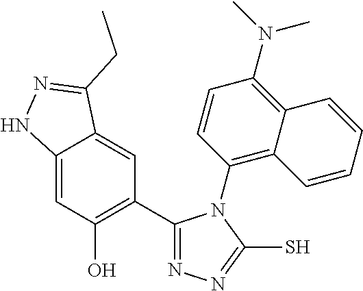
C12=CC(O)=C(C3=NN=C(S)N3C3=C4C(=C(N(C)C)C=C3)C=CC=C4)C=C1C(CC)=NN2
